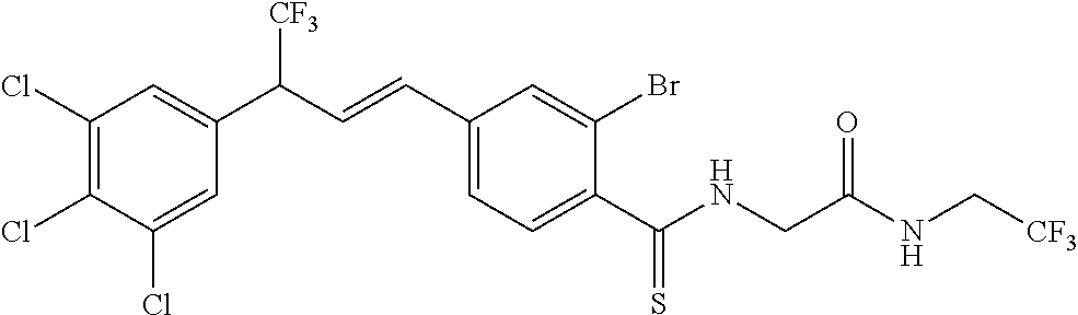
C1(Cl)=C(Cl)C(Cl)=CC(C([CF3])C=CC2=CC=C(C(NCC(NC[CF3])=O)=S)C(Br)=C2)=C1
